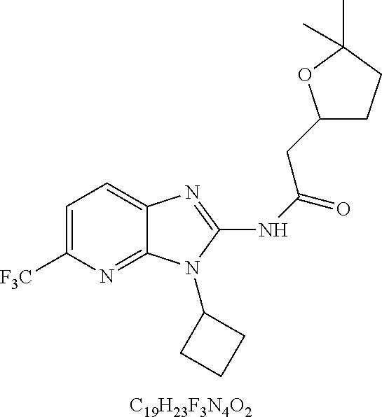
[C19H23F3N4O2].C1=C([F3C])N=C2C(=C1)N=C(NC(=O)CC1CCC(C)(C)O1)N2C1CCC1
